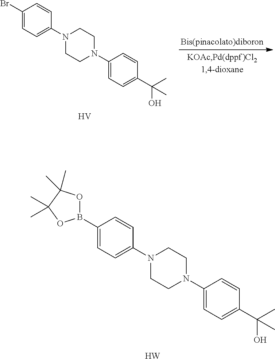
C1CN(C2=CC=C(C(C)(O)C)C=C2)CCN1C1=CC=C(Br)C=C1.[V].C1CN(C2=CC=C(C(C)(O)C)C=C2)CCN1C1=CC=C(B2OC(C)(C)C(C)(C)O2)C=C1.[W]
